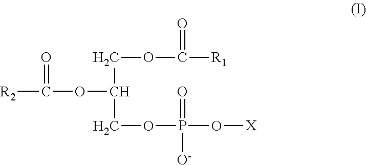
[R2]C(OC(COC([R1])=O)COP(=O)([O-])O[X])=O
